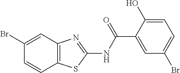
C1(Br)=CC2=C(C=C1)SC(NC(C1=CC(Br)=CC=C1O)=O)=N2
